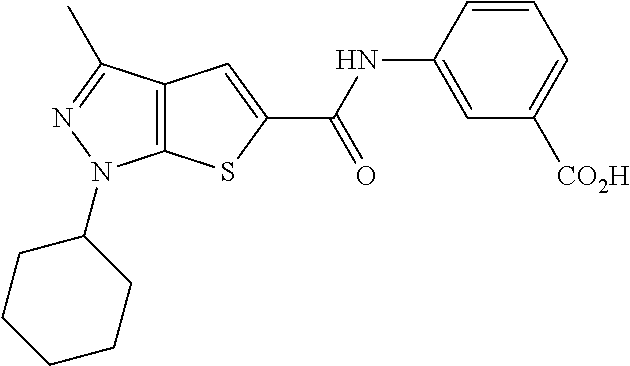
C12=C(C(C)=NN1C1CCCCC1)C=C(C(NC1=CC([CO2H])=CC=C1)=O)S2
